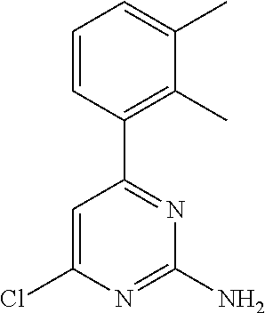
C1=CC(C2=NC(N)=NC(Cl)=C2)=C(C)C(C)=C1
